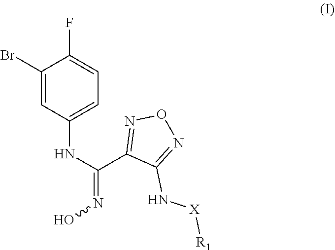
C1(Br)=CC(NC(C2=NON=C2N[X][R1])=NO)=CC=C1F
